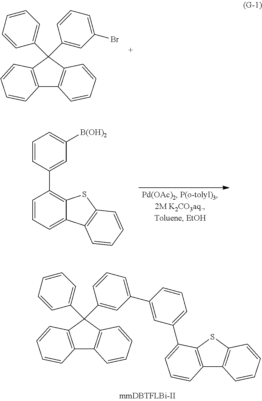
C12=C(C(C3=CC=CC=C3)(C3=CC(Br)=CC=C3)C3=C1C=CC=C3)C=CC=C2.C1=CC=C2C(=C1C1=CC([B(OH)2])=CC=C1)SC1=C2C=CC=C1.C12=C(C(C3=CC=CC=C3)(C3=CC(C4=CC(C5=CC=CC6=C5SC5=C6C=CC=C5)=CC=C4)=CC=C3)C3=C1C=CC=C3)C=CC=C2
